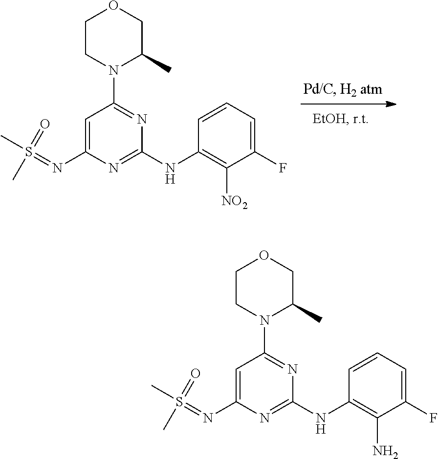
C1CN(C2=NC(NC3=C([NO2])C(F)=CC=C3)=NC(N=S(C)(=O)C)=C2)C(C)CO1.C1CN(C2=NC(NC3=C(N)C(F)=CC=C3)=NC(N=S(C)(=O)C)=C2)C(C)CO1
